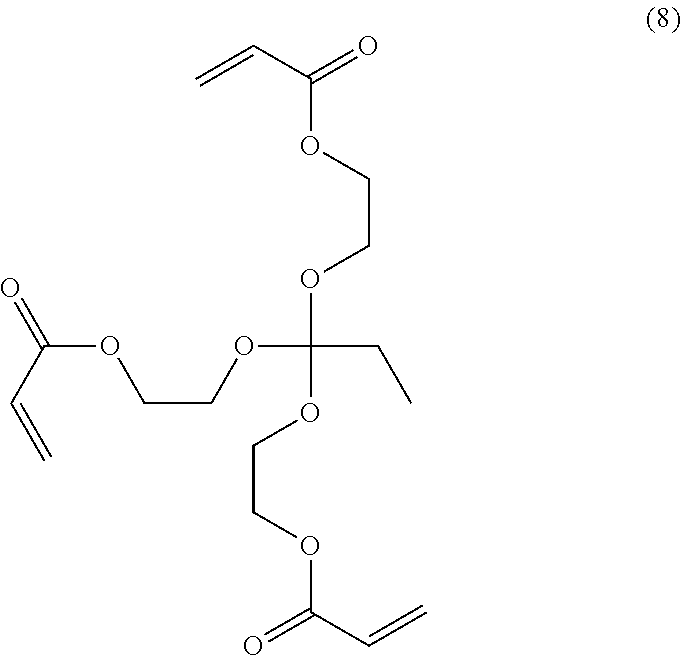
C(COC(=O)C=C)OC(OCCOC(C=C)=O)(CC)OCCOC(C=C)=O
